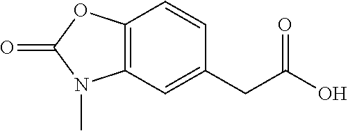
C12=C(C=C(CC(O)=O)C=C1)N(C)C(=O)O2
